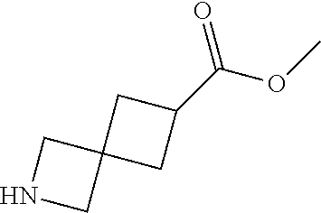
C12(CC(C(OC)=O)C1)CNC2
